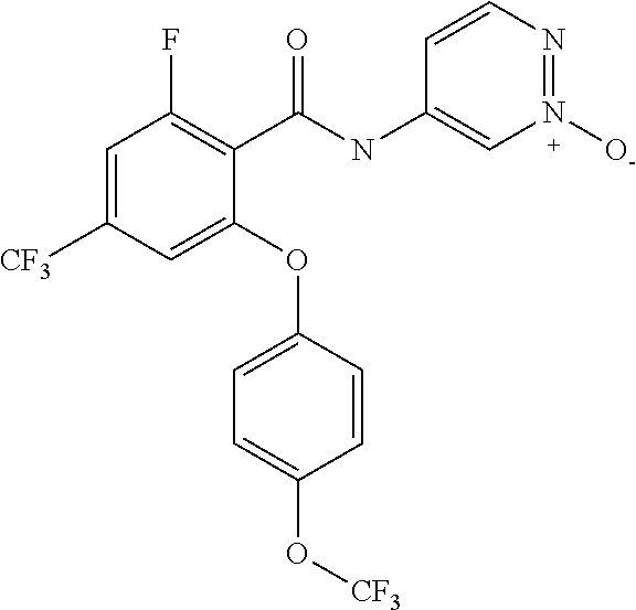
C1(C(NC2=CN([O-])=NC=C2)=O)=C(F)C=C([CF3])C=C1OC1=CC=C(O[CF3])C=C1
